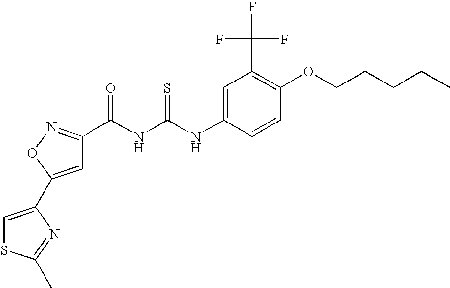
N(C(=S)NC(=O)C1=NOC(C2=CSC(C)=N2)=C1)C1=CC(C(F)(F)F)=C(OCCCCC)C=C1
